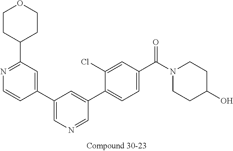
C1(C2=CN=CC(C3=CC=C(C(N4CCC(O)CC4)=O)C=C3Cl)=C2)=CC(C2CCOCC2)=NC=C1
